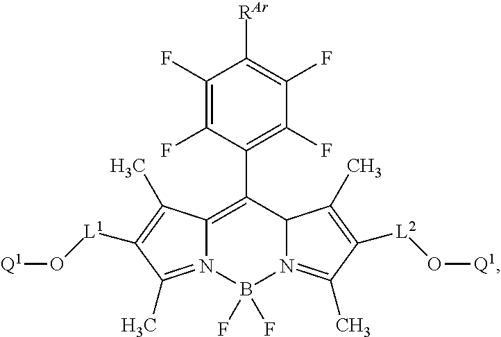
C12=C(C3=C(F)C(F)=C([RAr])C(F)=C3F)C3N(=C(C)C([L2]O[Q1])=C3C)B(F)(F)N1=C(C)C([L1]O[Q1])=C2C
